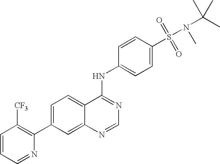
C1=CC=NC(C2=CC=C3C(=C2)N=CN=C3NC2=CC=C(S(=O)(=O)N(C(C)(C)C)C)C=C2)=C1[CF3]
